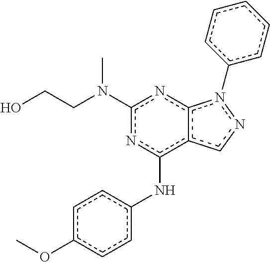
c1(N(CCO)C)nc(Nc2ccc(OC)cc2)c2c(n1)n(-c1ccccc1)nc2
